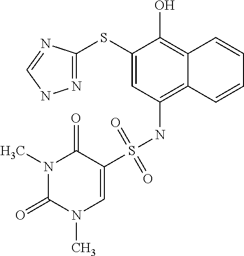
C1(SC2=NNC=N2)=CC(NS(C2=CN(C)C(=O)N(C)C2=O)(=O)=O)=C2C(=C1O)C=CC=C2
